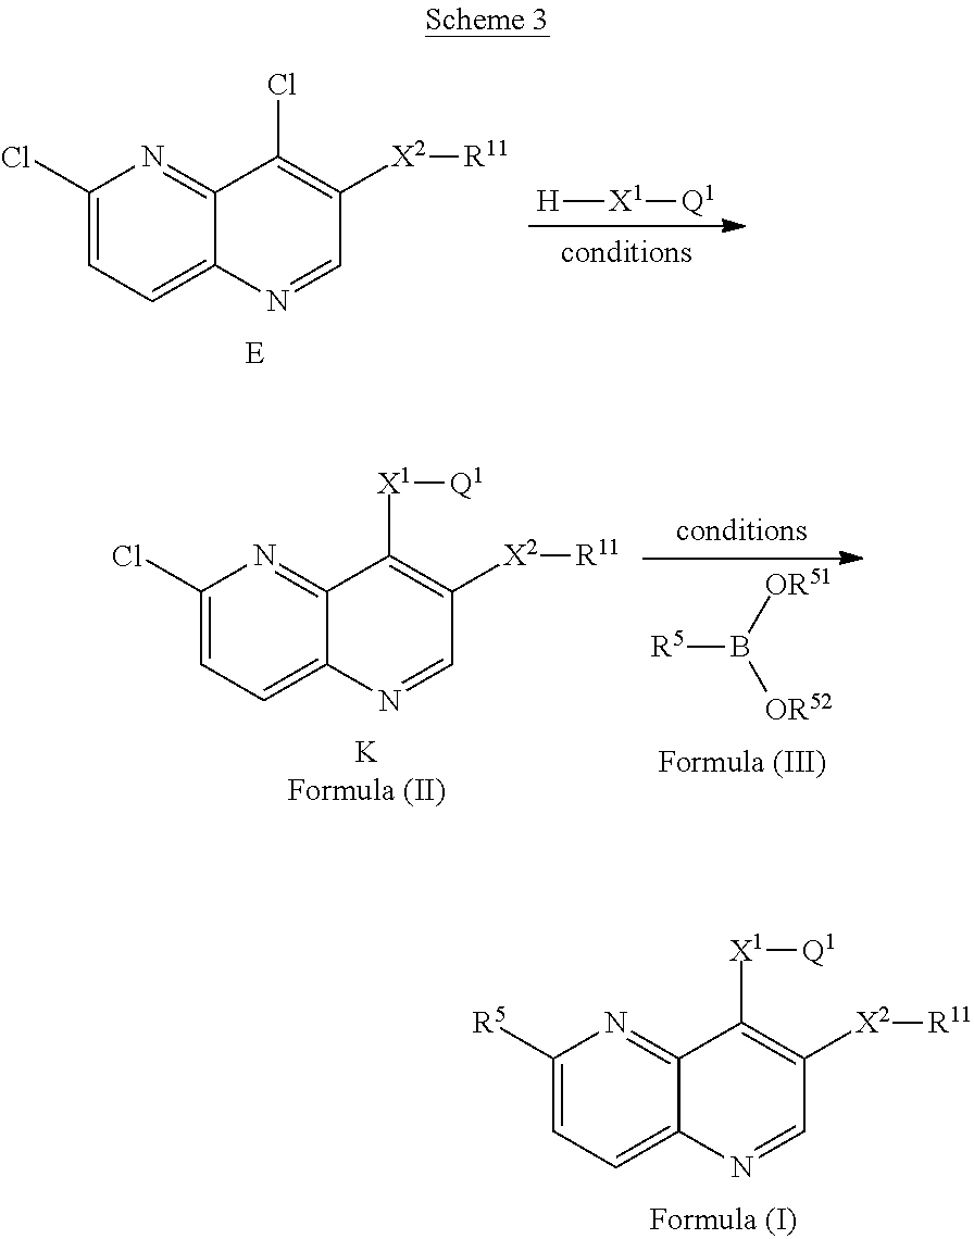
C1([R5])=CC=C2C(=N1)C([X1][Q1])=C([X2][R11])C=N2.C1(Cl)=CC=C2C(=N1)C(Cl)=C([X2][R11])C=N2.[H][X1][Q1].C1(Cl)=CC=C2C(=N1)C([X1][Q1])=C([X2][R11])C=N2.[R5]B([OR51])[OR52]
